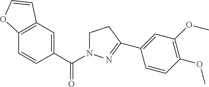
C12=C(C=C(C(=O)N3CCC(C4=CC(OC)=C(OC)C=C4)=N3)C=C1)C=CO2
